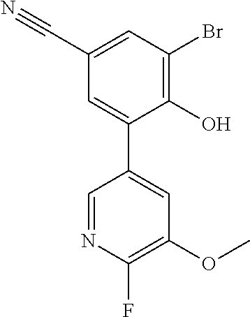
C1=NC(F)=C(OC)C=C1C1=CC(C#N)=CC(Br)=C1O
